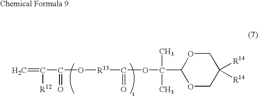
C=C([R12])C(=O)O[R13]C(OC(C1OCC([R14])([R14])CO1)(C)C)=O
